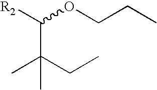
C(C(CC)(C)C)([R2])OCCC
